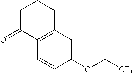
C1C(=O)C2=C(CC1)C=C(OC[CF3])C=C2
